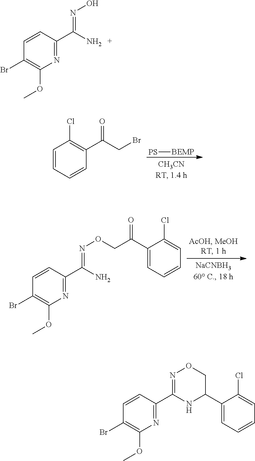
C1=CC=CC(C(CBr)=O)=C1Cl.[PS][BEMP].N1=C(C(N)=NOCC(C2=CC=CC=C2Cl)=O)C=CC(Br)=C1OC.N1=C(C(N)=NO)C=CC(Br)=C1OC.N1=C(C2=NOCC(C3=CC=CC=C3Cl)N2)C=CC(Br)=C1OC
